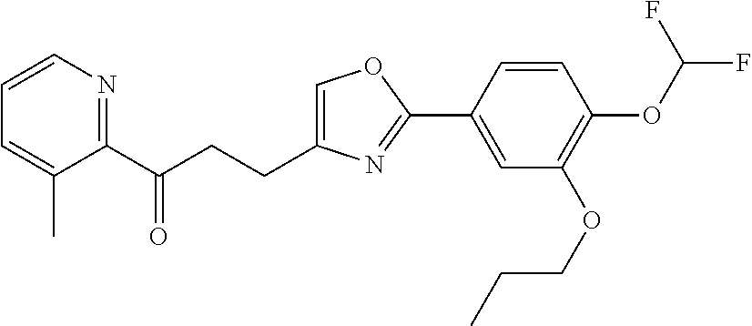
C1=C(CCC(C2=NC=CC=C2C)=O)N=C(C2=CC(OCCC)=C(OC(F)F)C=C2)O1
